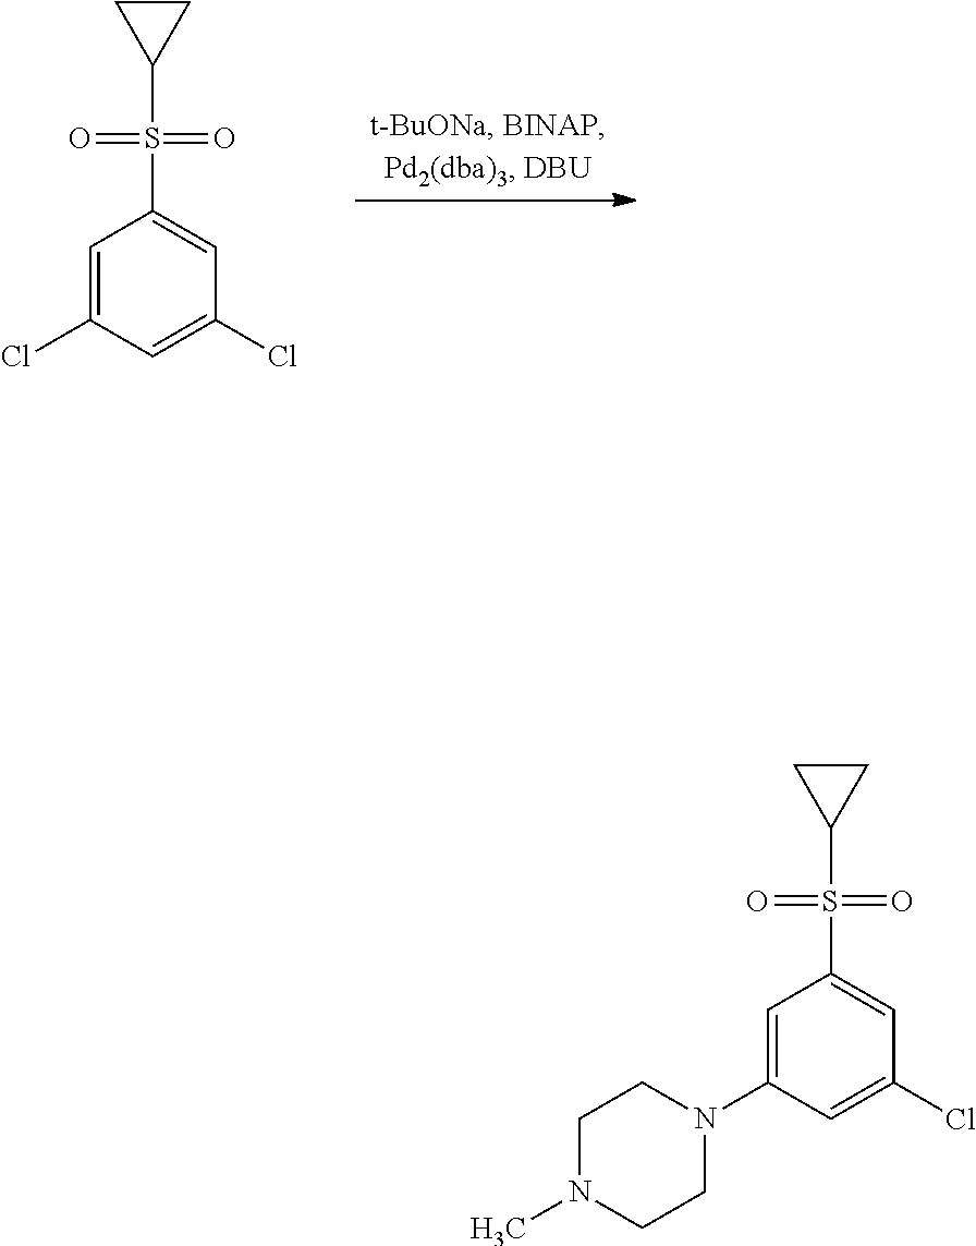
C1=C(N2CCN(C)CC2)C=C(Cl)C=C1S(C1CC1)(=O)=O.C1=C(Cl)C=C(Cl)C=C1S(C1CC1)(=O)=O
